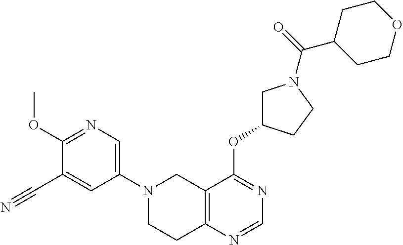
C1(N2CCC3=C(C2)C(OC2CN(C(=O)C4CCOCC4)CC2)=NC=N3)=CN=C(OC)C(C#N)=C1
